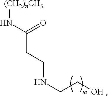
C(=O)(N[(CH2)nCH3])CCNCC[OH ]
